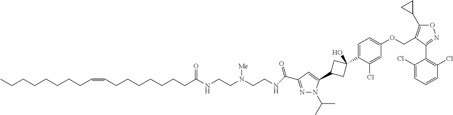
N1=C(C(NCCN(CCNC(=O)CCCCCCCC=CCCCCCCCC)[Me])=O)C=C(C2CC(C3=CC=C(OCC4=C(C5CC5)ON=C4C4=C(Cl)C=CC=C4Cl)C=C3Cl)(O)C2)N1C(C)C
